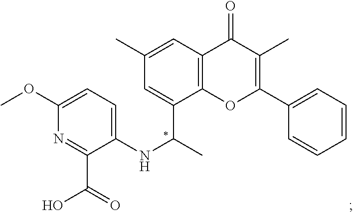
C12=C(OC(C3=CC=CC=C3)=C(C)C1=O)C(C(C)NC1=CC=C(OC)N=C1C(=O)O)=CC(C)=C2
